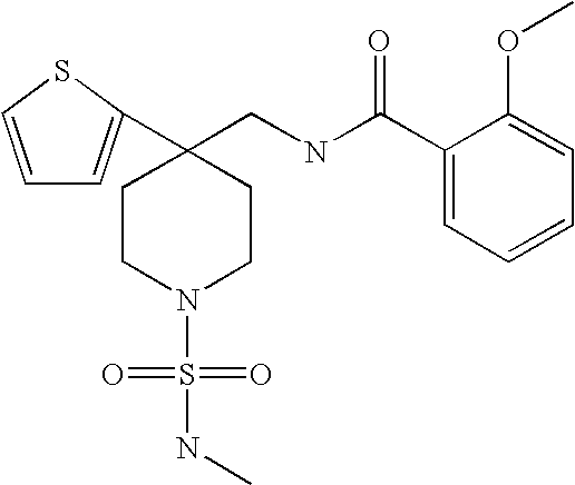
C1=CSC(C2(CNC(C3=CC=CC=C3OC)=O)CCN(S(=O)(=O)NC)CC2)=C1
